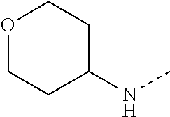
O1CCC(NC)CC1
